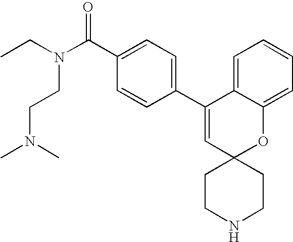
CCN(C(C1=CC=C(C2=CC3(OC4=CC=CC=C24)CCNCC3)C=C1)=O)CCN(C)C
